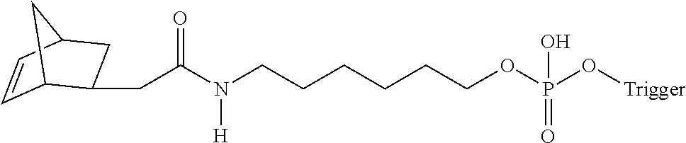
N(CCCCCCOP(O[Trigger])(=O)O)(C(CC1C2C=CC(C1)C2)=O)[H]
